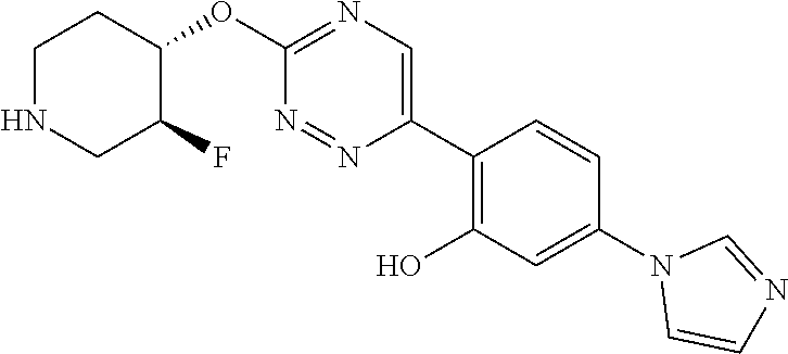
O(C1=NC=C(C2=C(O)C=C(N3C=CN=C3)C=C2)N=N1)C1CCNCC1F
